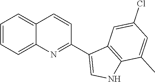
C1=CC2=CC=CC=C2N=C1C1=CNC2=C1C=C(Cl)C=C2C
